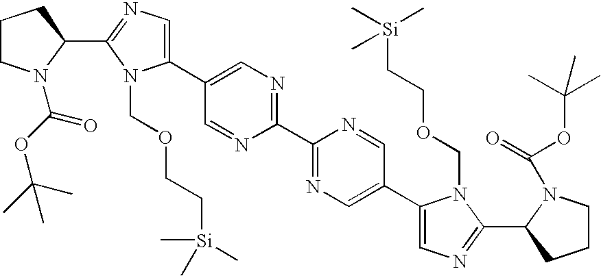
C1(C2=NC=C(C3=CN=C(C4N(C(OC(C)(C)C)=O)CCC4)N3COCC[Si](C)(C)C)C=N2)=NC=C(C2=CN=C(C3N(C(OC(C)(C)C)=O)CCC3)N2COCC[Si](C)(C)C)C=N1
